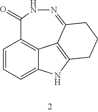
C1=CC=C2C3=C1C(=O)NN=C1C3=C(N2)CCC1
